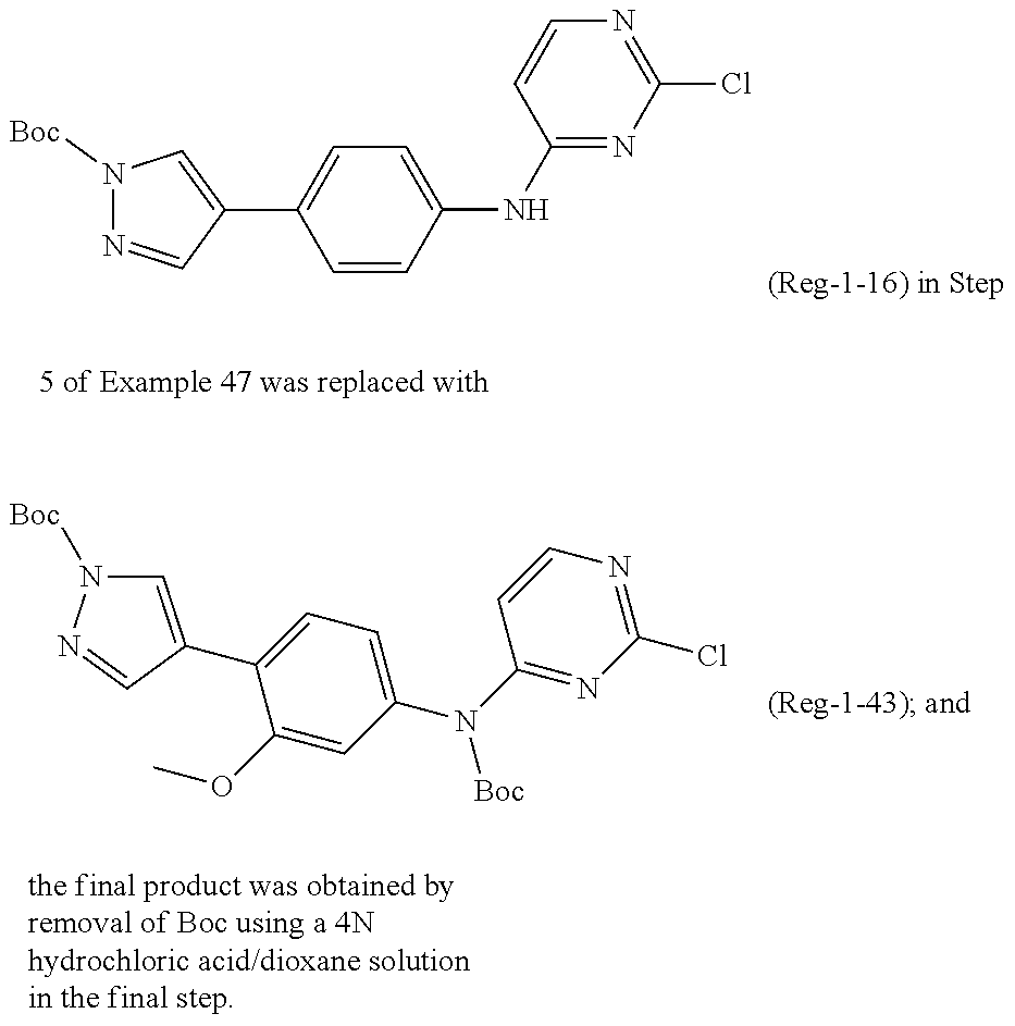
ClC1=NC=CC(NC2=CC=C(C3=CN([Boc])N=C3)C=C2)=N1.C1=C(C2=CC=C(N(C3=NC(Cl)=NC=C3)[Boc])C=C2OC)C=NN1[Boc]
